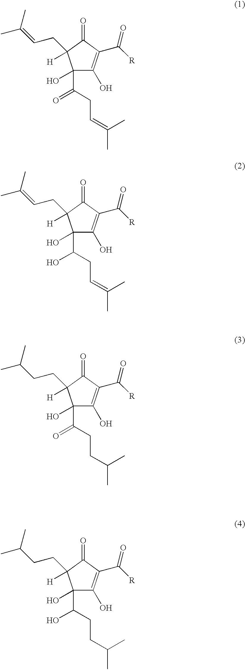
C1(C(CC=C(C)C)=O)(O)C(O)=C(C([R])=O)C(=O)C1([H])CC=C(C)C.C1(C(CC=C(C)C)O)(O)C(O)=C(C([R])=O)C(=O)C1([H])CC=C(C)C.C1(C(CCC(C)C)=O)(O)C(O)=C(C([R])=O)C(=O)C1([H])CCC(C)C.C1(C(CCC(C)C)O)(O)C(O)=C(C([R])=O)C(=O)C1([H])CCC(C)C
